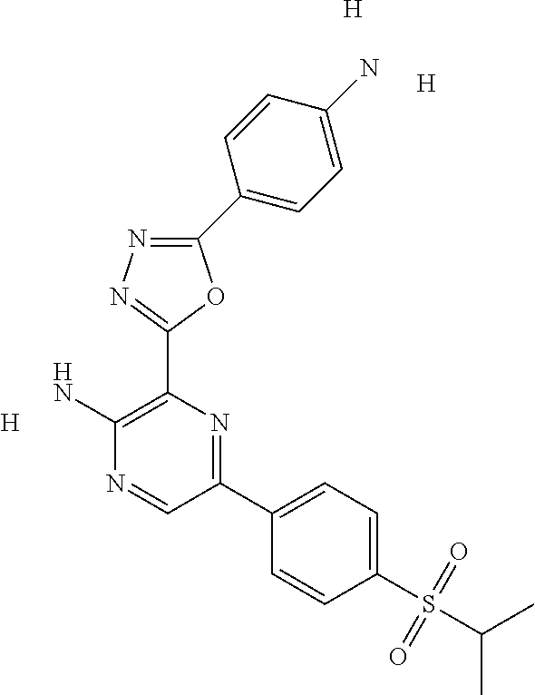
[H].C1(C2=CC=C(N)C=C2)=NN=C(C2=C(N)N=CC(C3=CC=C(S(C(C)C)(=O)=O)C=C3)=N2)O1.[H].[H]
